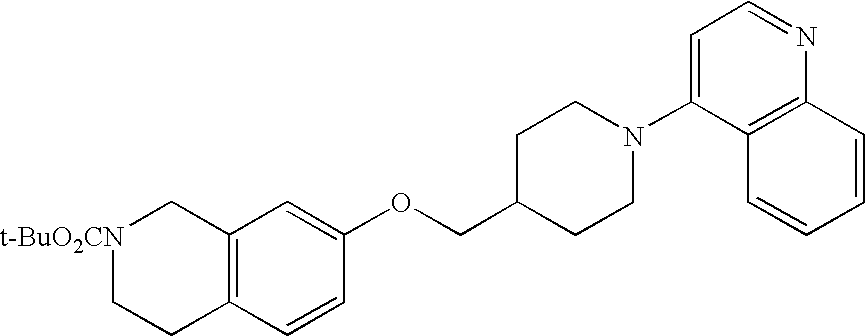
C12=C(C=CC(OCC3CCN(C4=CC=NC5=C4C=CC=C5)CC3)=C1)CC[t-BuO2CN]C2
